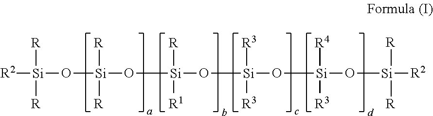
[R2][Si]([R])([R])O[Si]([R])([R])O[Si]([R])([R1])O[Si]([R3])([R3])O[Si]([R4])([R3])O[Si]([R])([R])[R2]
